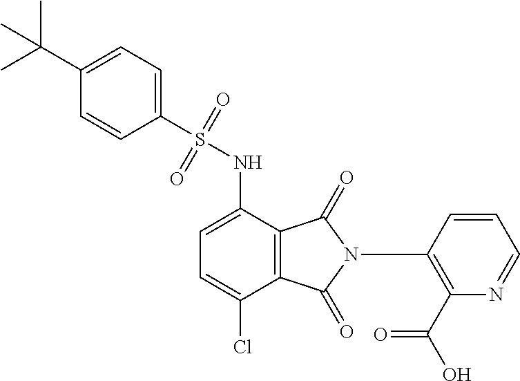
C1=C(NS(C2=CC=C(C(C)(C)C)C=C2)(=O)=O)C2=C(C(Cl)=C1)C(=O)N(C1=C(C(O)=O)N=CC=C1)C2=O
